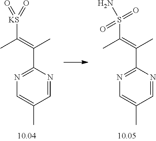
[KS](C(=C(C)C1=NC=C(C)C=N1)C)(=O)=O.S(C(=C(C)C1=NC=C(C)C=N1)C)(=O)(=O)N
